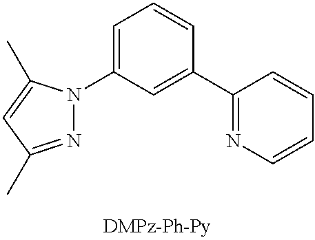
N1=C(C)C=C(C)N1C1=CC=CC(C2=NC=CC=C2)=C1
